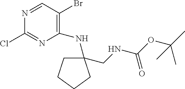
C1(Br)=C(NC2(CNC(=O)OC(C)(C)C)CCCC2)N=C(Cl)N=C1
